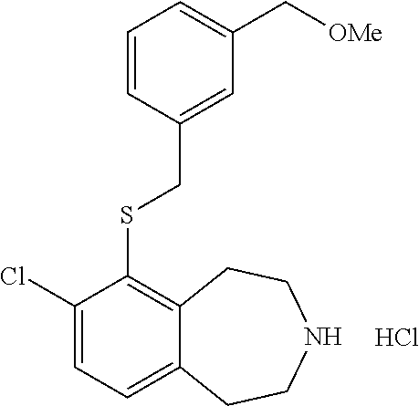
C1(Cl)=CC=C2C(=C1SCC1=CC(C[OMe])=CC=C1)CCNCC2.Cl
